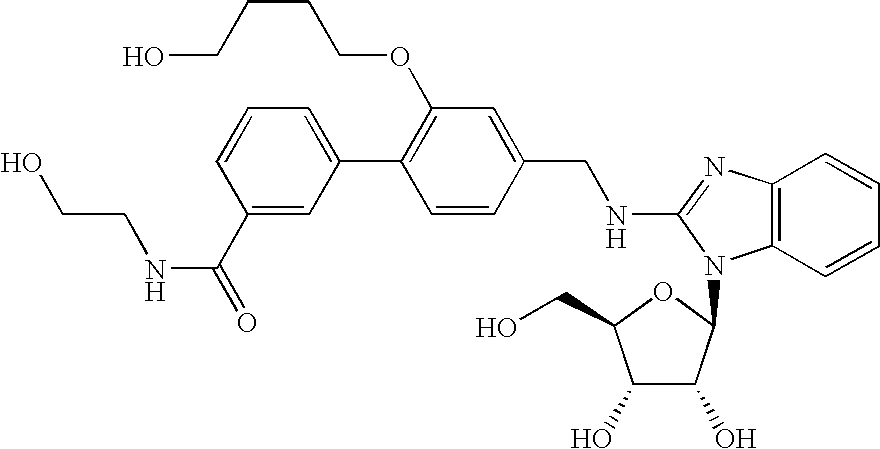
C1(C2=CC=CC(C(=O)NCCO)=C2)=C(OCCCCO)C=C(CNC2=NC3=C(C=CC=C3)N2C2C(O)C(O)C(CO)O2)C=C1
